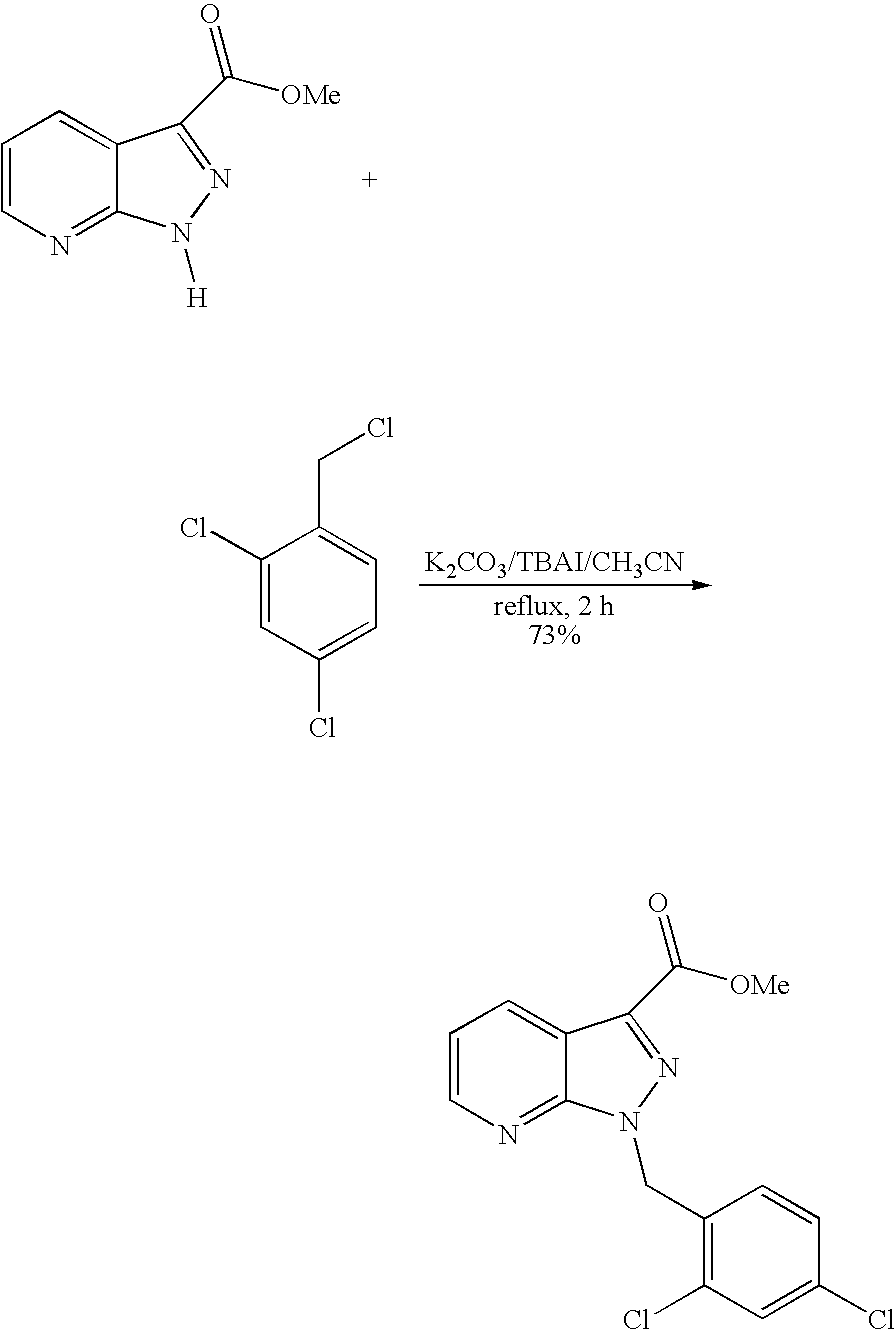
C1=CN=C2C(=C1)C(C([OMe])=O)=NN2[H].C1(Cl)=CC(Cl)=CC=C1CCl.C1=CN=C2C(=C1)C(C([OMe])=O)=NN2CC1=C(Cl)C=C(Cl)C=C1
